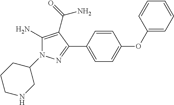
C1=CC(C2=NN(C3CNCCC3)C(N)=C2C(=O)N)=CC=C1OC1=CC=CC=C1
